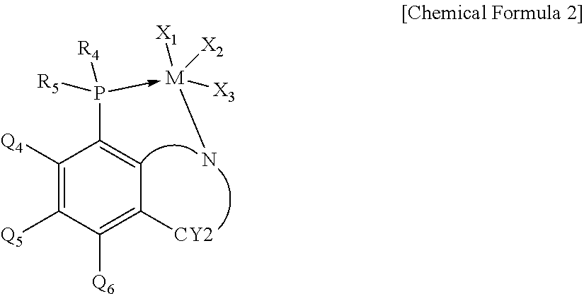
C1([Q4])=C([Q5])C([Q6])=C([CY2])C=C1P([R4])([R5])->[M]([X1])([X2])([X3])N
